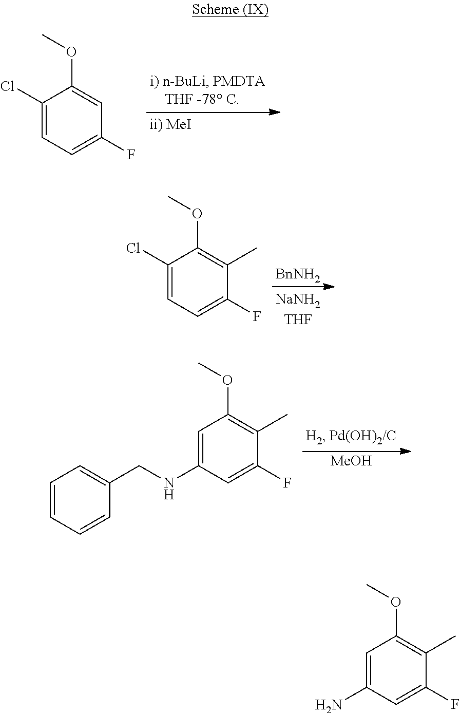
C1(Cl)=CC=C(F)C=C1OC.[BnNH2].C1(Cl)=CC=C(F)C(C)=C1OC.[MeOH].C1=C(NCC2=CC=CC=C2)C=C(F)C(C)=C1OC.C1=C(N)C=C(F)C(C)=C1OC
